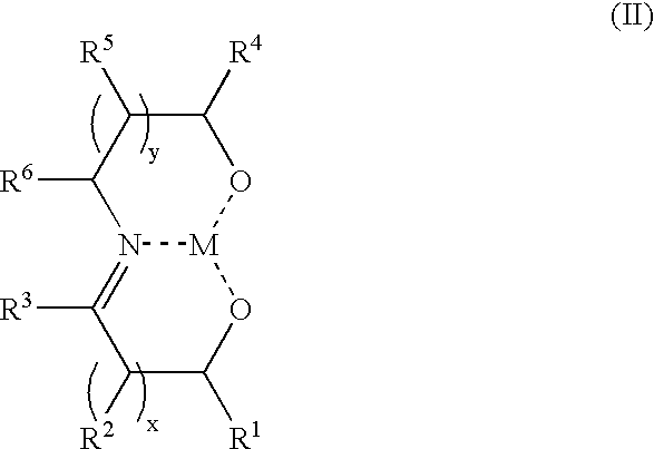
C1([R6])N2=C([R3])C([R2])C([R1])O[M]2OC([R4])C1[R5]
